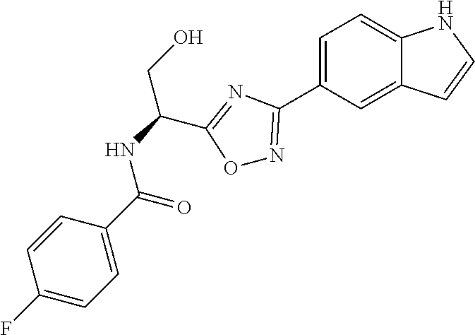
N(C(C1=NC(C2=CC=C3C(=C2)C=CN3)=NO1)CO)C(=O)C1=CC=C(F)C=C1
